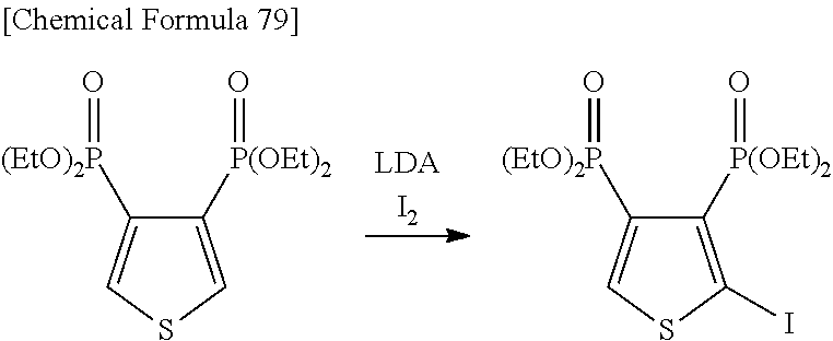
[LDAI2].C1([P(OEt)2]=O)=C(I)SC=C1[(EtO)2P]=O.C1([P(OEt)2]=O)=CSC=C1[(EtO)2P]=O
